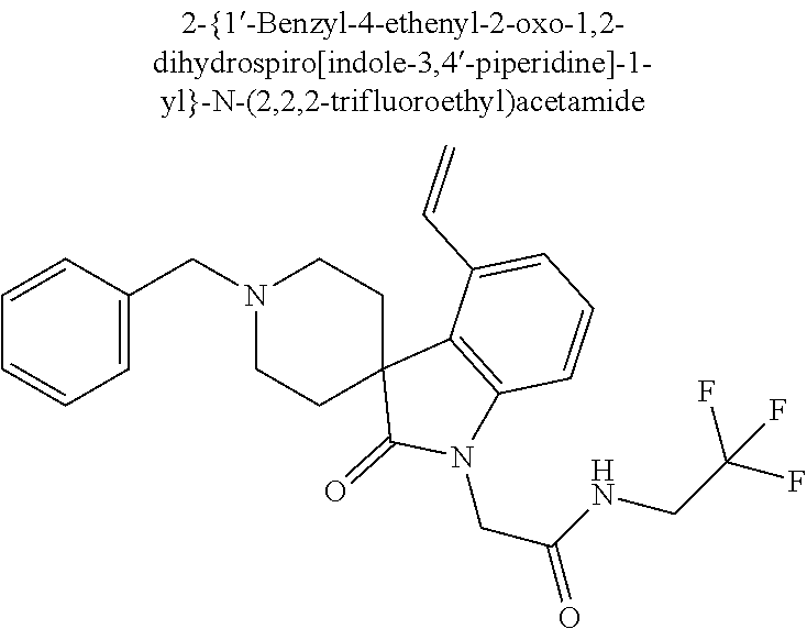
N1(CC2=CC=CC=C2)CCC2(CC1)C(=O)N(CC(NCC(F)(F)F)=O)C1=C2C(C=C)=CC=C1
